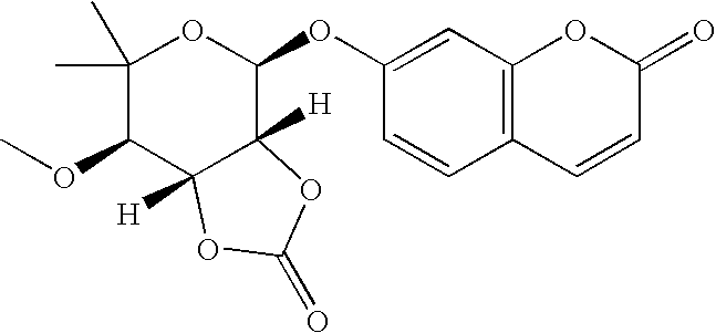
C1(C)(C)C(OC)C2([H])C([H])(C(OC3=CC4=C(C=C3)C=CC(=O)O4)O1)OC(=O)O2
